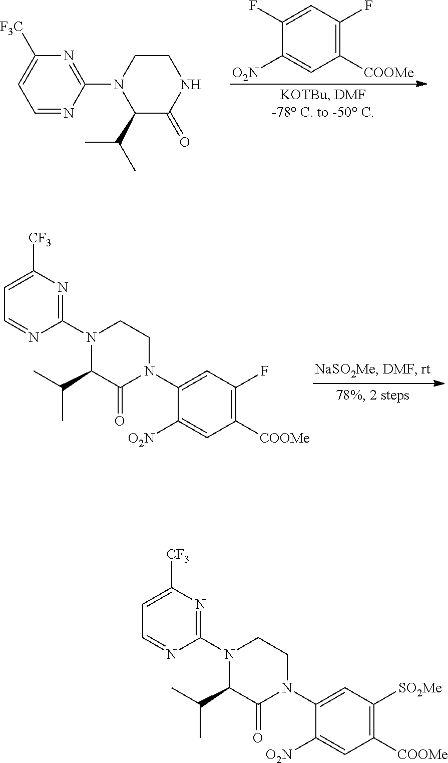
C1(F)=CC(F)=C([COOMe])C=C1[O2N].C1CN(C2=NC([F3C])=CC=N2)C(C(C)C)C(=O)N1.C1=C([CF3])N=C(N2C(C(C)C)C(=O)N(C3=CC(F)=C([COOMe])C=C3[O2N])CC2)N=C1.C1=C([CF3])N=C(N2C(C(C)C)C(=O)N(C3=CC([SO2Me])=C([COOMe])C=C3[O2N])CC2)N=C1
